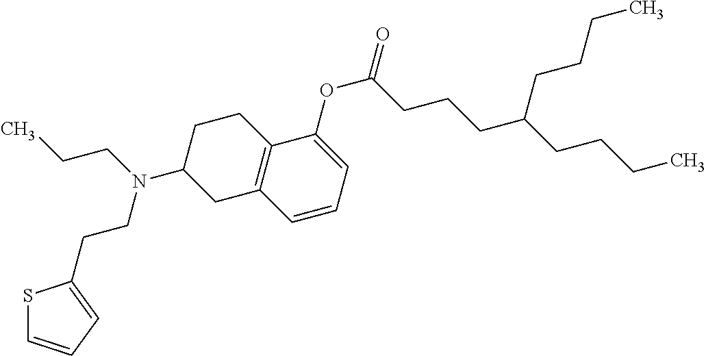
C1C2=C(CC(N(CCC)CCC3=CC=CS3)C1)C=CC=C2OC(CCCC(CCCC)CCCC)=O
